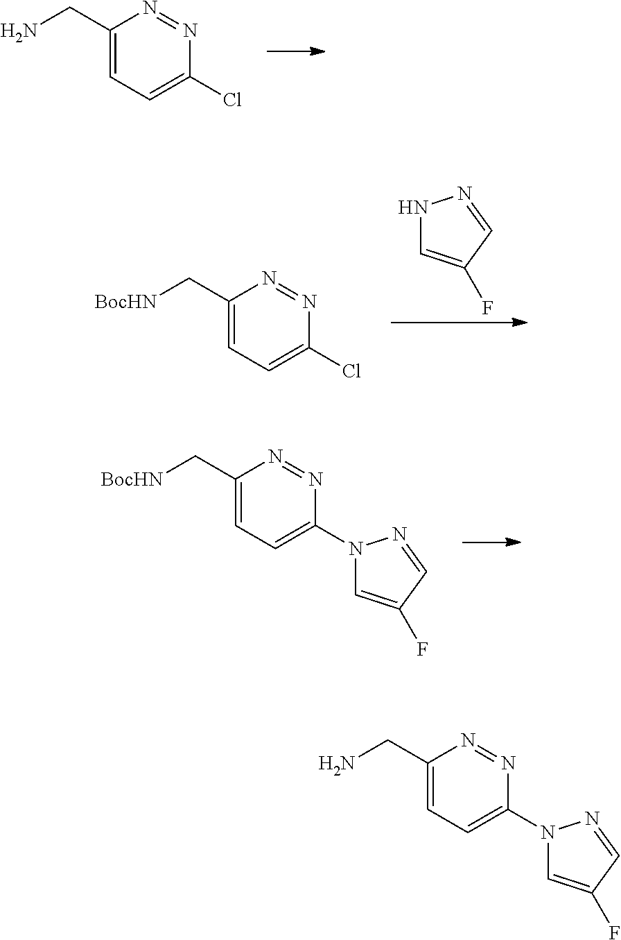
C1(CN)=CC=C(Cl)N=N1.C1(C[BocHN])=CC=C(Cl)N=N1.N1C=C(F)C=N1.C1(C[BocHN])=CC=C(N2C=C(F)C=N2)N=N1.C1(CN)=CC=C(N2C=C(F)C=N2)N=N1
